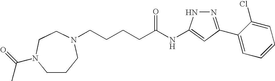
C(CCCC(NC1=CC(C2=CC=CC=C2Cl)=NN1)=O)N1CCCN(C(C)=O)CC1
